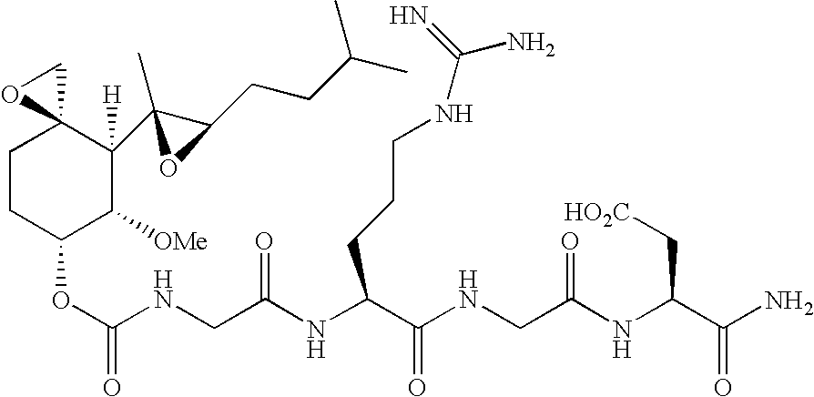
C1CC(OC(=O)NCC(NC(C(NCC(NC(C(N)=O)C[HO2C])=O)=O)CCCNC(=N)N)=O)C([OMe])C(C2(C)C(CCC(C)C)O2)([H])C12CO2
